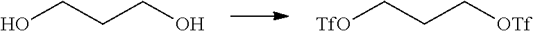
OCCCO.[TfO]CCC[OTf]
